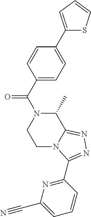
C1=CC(C(N2CCN3C(=NN=C3C3=NC(C#N)=CC=C3)C2C)=O)=CC=C1C1=CC=CS1
